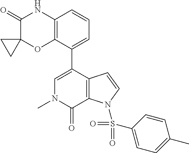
C12=C(C(C3=CN(C)C(=O)C4=C3C=CN4S(=O)(=O)C3=CC=C(C)C=C3)=CC=C1)OC1(C(=O)N2)CC1
